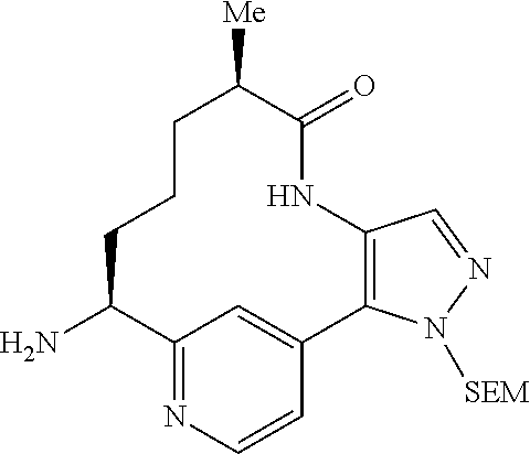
C12=NC=CC(=C1)C1=C(C=NN1[SEM])NC(=O)C([Me])CCCC2N
